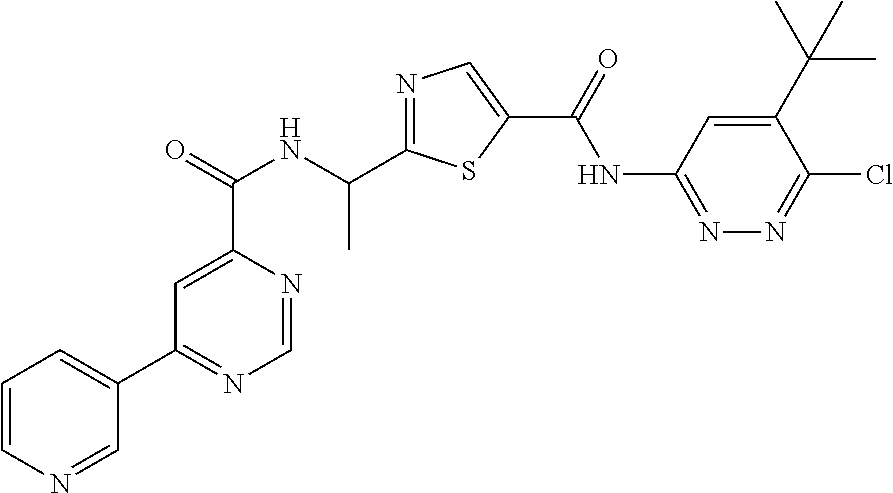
C1=NC(C(=O)NC(C2=NC=C(C(=O)NC3=NN=C(Cl)C(C(C)(C)C)=C3)S2)C)=CC(C2=CC=CN=C2)=N1
